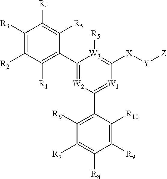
C1([R3])=C([R2])C([R1])=C(C2=[W2]C(C3=C([R6])C([R7])=C([R8])C([R9])=C3[R10])=[W1]C([X][Y][Z])=[W3]2[R5])C([R5])=C1[R4]
